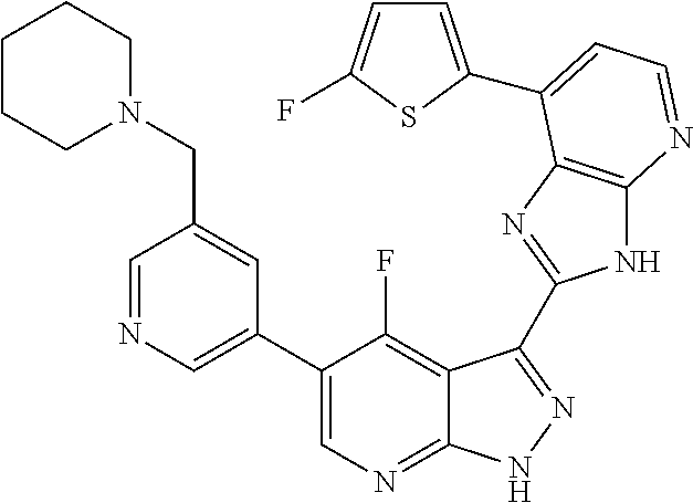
C1=NC=C(C2=CN=C3C(=C2F)C(C2=NC4=C(N2)N=CC=C4C2=CC=C(F)S2)=NN3)C=C1CN1CCCCC1
